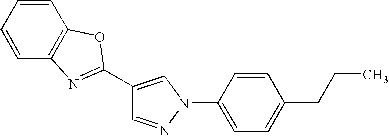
C1=NN(C2=CC=C(CCC)C=C2)C=C1C1=NC2=C(C=CC=C2)O1
